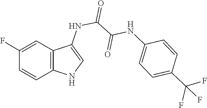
C1(C(F)(F)F)=CC=C(NC(C(NC2=CNC3=C2C=C(F)C=C3)=O)=O)C=C1
